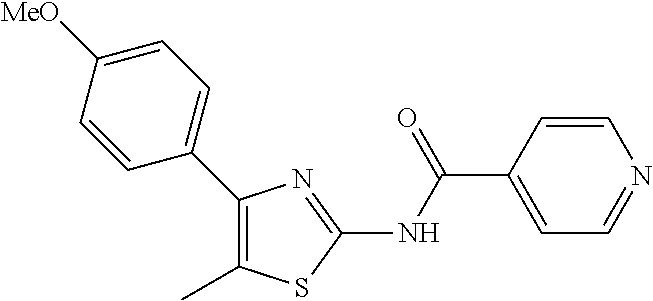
C1=CC(C(NC2=NC(C3=CC=C([MeO])C=C3)=C(C)S2)=O)=CC=N1
